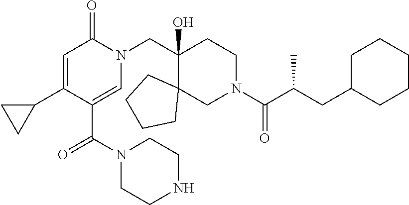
N1(CC2(O)C3(CN(C(=O)C(CC4CCCCC4)C)CC2)CCCC3)C(=O)C=C(C2CC2)C(C(=O)N2CCNCC2)=C1
